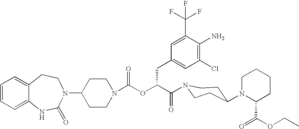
C12=CC=CC=C1NC(=O)N(C1CCN(C(OC(C(=O)N3CCC(N4C(C(=O)OCC)CCCC4)CC3)CC3=CC(Cl)=C(N)C(C(F)(F)F)=C3)=O)CC1)CC2
